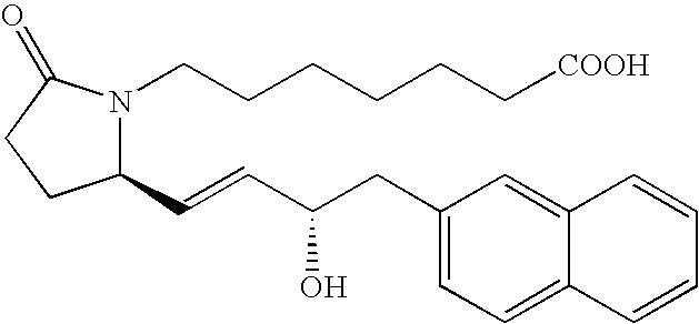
N1(CCCCCC[COOH])C(C=CC(CC2=CC=C3C(=C2)C=CC=C3)O)CCC1=O
